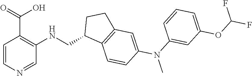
C1=CN=CC(NCC2C3=C(CC2)C=C(N(C)C2=CC(OC(F)F)=CC=C2)C=C3)=C1C(=O)O
